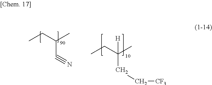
CCC(C)C#N.CCC(C)(CC[CF3])[H]
